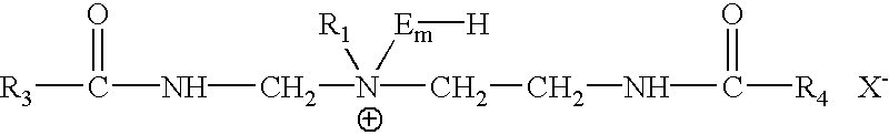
[R3]C(=O)NC[N+](CCNC(=O)[R4])([Em][H])[R1].[X-]
